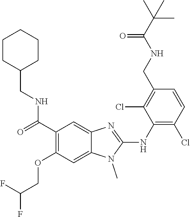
C1(C(=O)NCC2CCCCC2)=C(OCC(F)F)C=C2C(=C1)N=C(NC1=C(Cl)C=CC(CNC(C(C)(C)C)=O)=C1Cl)N2C
